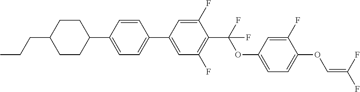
C1CC(C2=CC=C(C3=CC(F)=C(C(F)(OC4=CC=C(OC=C(F)F)C(F)=C4)F)C(F)=C3)C=C2)CCC1CCC
